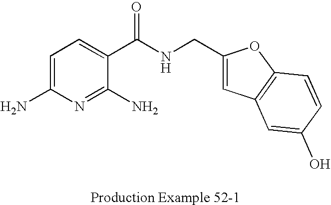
N(CC1=CC2=C(O1)C=CC(O)=C2)C(C1=CC=C(N)N=C1N)=O
